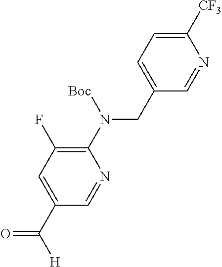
C1(CN(C2=C(F)C=C(C([H])=O)C=N2)[Boc])=CC=C([CF3])N=C1
